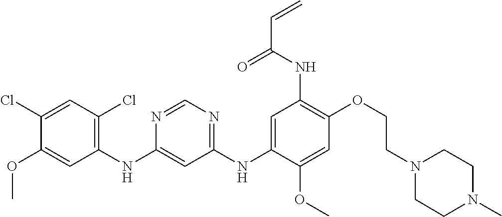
C1(NC2=C(Cl)C=C(Cl)C(OC)=C2)=CC(NC2=CC(NC(C=C)=O)=C(OCCN3CCN(C)CC3)C=C2OC)=NC=N1
